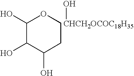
C1(O)C(O)C(O)CCO1.[CHCH2OCOC18H35]O
